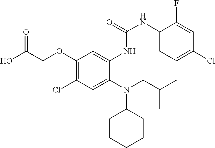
OC(COC1=C(Cl)C=C(N(CC(C)C)C2CCCCC2)C(NC(=O)NC2=CC=C(Cl)C=C2F)=C1)=O
